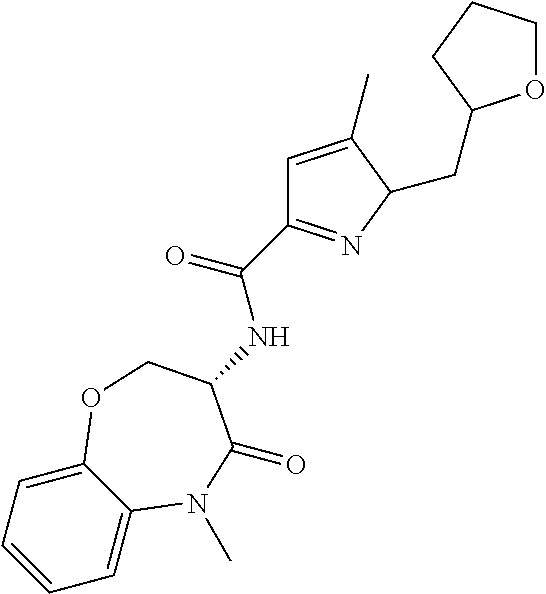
C1=CC=C2C(=C1)N(C)C(=O)C(NC(=O)C1=NC(CC3OCCC3)C(C)=C1)CO2
